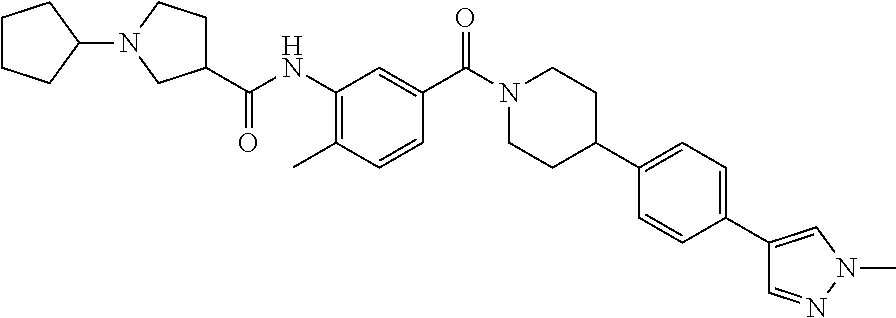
C1CCC(N2CC(C(NC3=C(C)C=CC(C(=O)N4CCC(C5=CC=C(C6=CN(C)N=C6)C=C5)CC4)=C3)=O)CC2)C1
